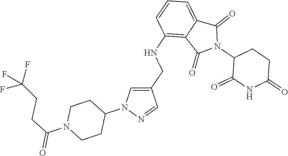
C1(NCC2=CN(C3CCN(C(CCC(F)(F)F)=O)CC3)N=C2)=C2C(=CC=C1)C(=O)N(C1C(=O)NC(=O)CC1)C2=O
